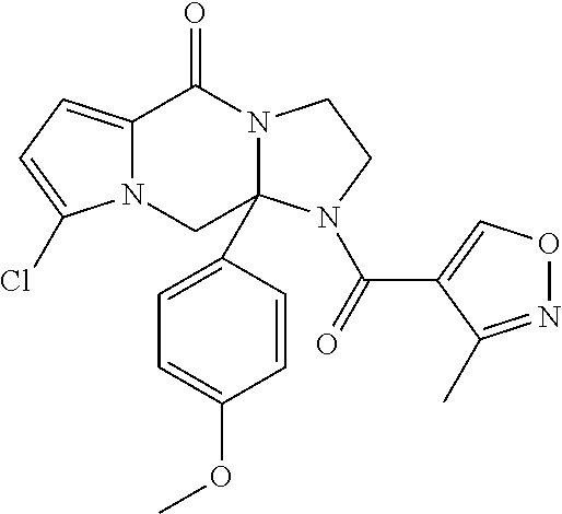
N12C(=CC=C1Cl)C(=O)N1C(C3=CC=C(OC)C=C3)(C2)N(C(C2=CON=C2C)=O)CC1
